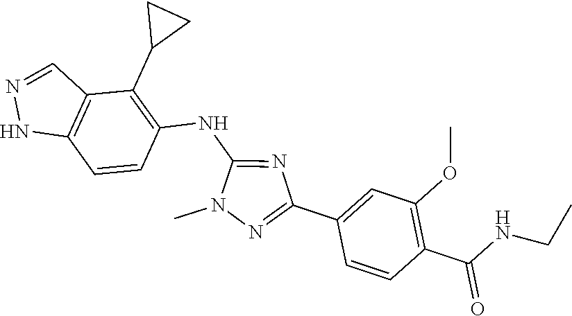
N1(C)N=C(C2=CC(OC)=C(C(NCC)=O)C=C2)N=C1NC1=C(C2CC2)C2=C(NN=C2)C=C1
